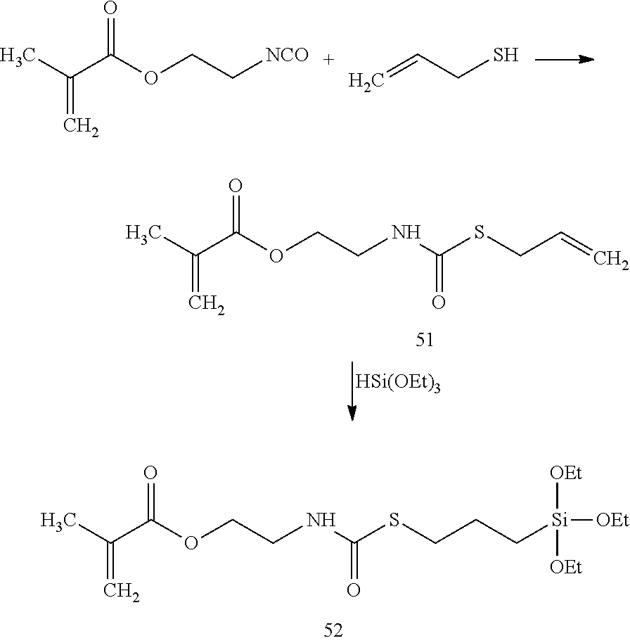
CC(C(OCCNC(SCC=C)=O)=O)=C.[HSi(OEt)3].CC(C(OCC[NCO])=O)=C.SCC=C.CC(C(OCCNC(SCCC[Si]([OEt])([OEt])[OEt])=O)=O)=C
